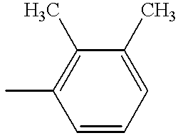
CC1=C(C)C(C)=CC=C1
